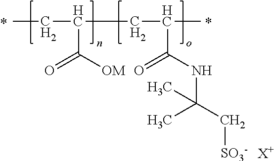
CCC(CC(C)C(NC(C[SO3-])(C)C)=O)C([OM])=O.[X+]
